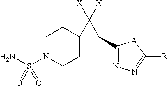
C1CC2(CCN1S(N)(=O)=O)C(C1=NN=C([R])[A]1)C2([X])[X]
